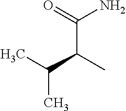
CC(C)C(C)C(=O)N
